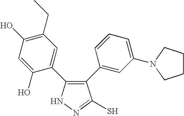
C1(C2=CC(N3CCCC3)=CC=C2)=C(C2=CC(CC)=C(O)C=C2O)NN=C1S
